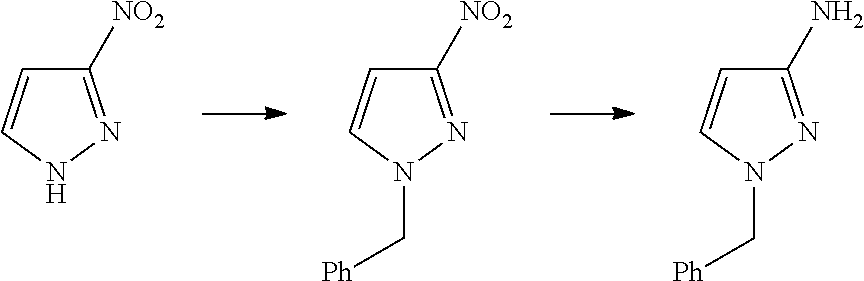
C1([NO2])=NNC=C1.C1([NO2])=NN(C[Ph])C=C1.C1(N)=NN(C[Ph])C=C1
